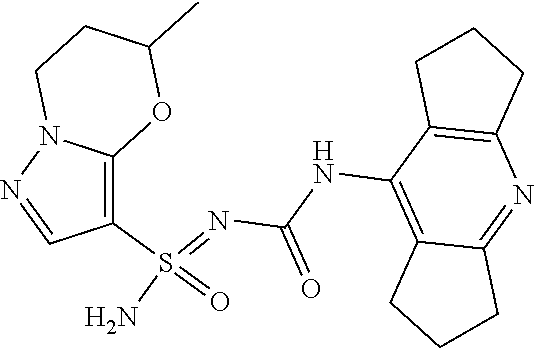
C(NC1=C2C(=NC3=C1CCC3)CCC2)(N=S(N)(=O)C1=C2N(N=C1)CCC(C)O2)=O
